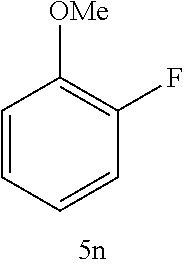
C1=CC=CC(F)=C1[OMe]
